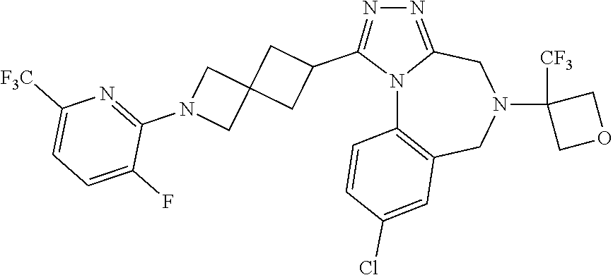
N12C3=C(CN(C4([CF3])COC4)CC1=NN=C2C1CC2(C1)CN(C1=NC([F3C])=CC=C1F)C2)C=C(Cl)C=C3
